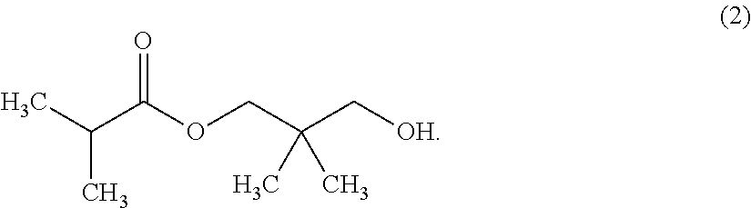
CC(C(OCC(C[OH])(C)C)=O)C
